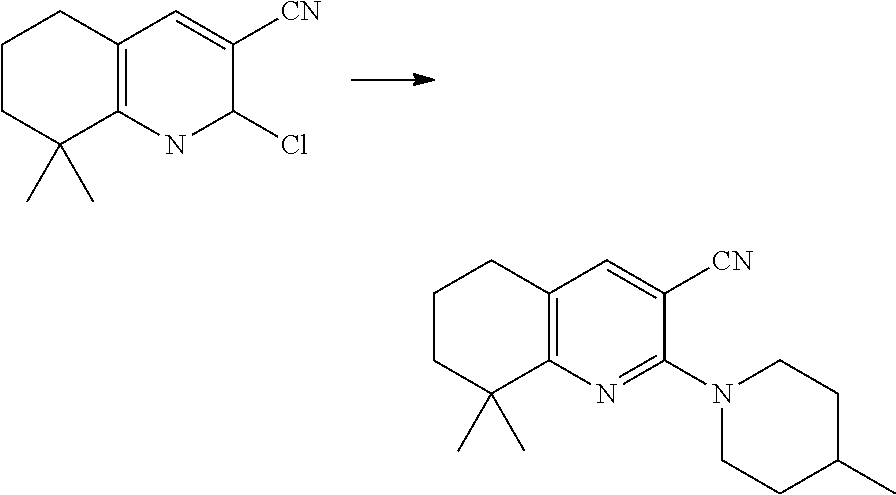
CC1(C)CCCC2=C1NC(Cl)C([CN])=C2.C1CC(C)CCN1C1=NC2=C(C=C1[CN])CCCC2(C)C
